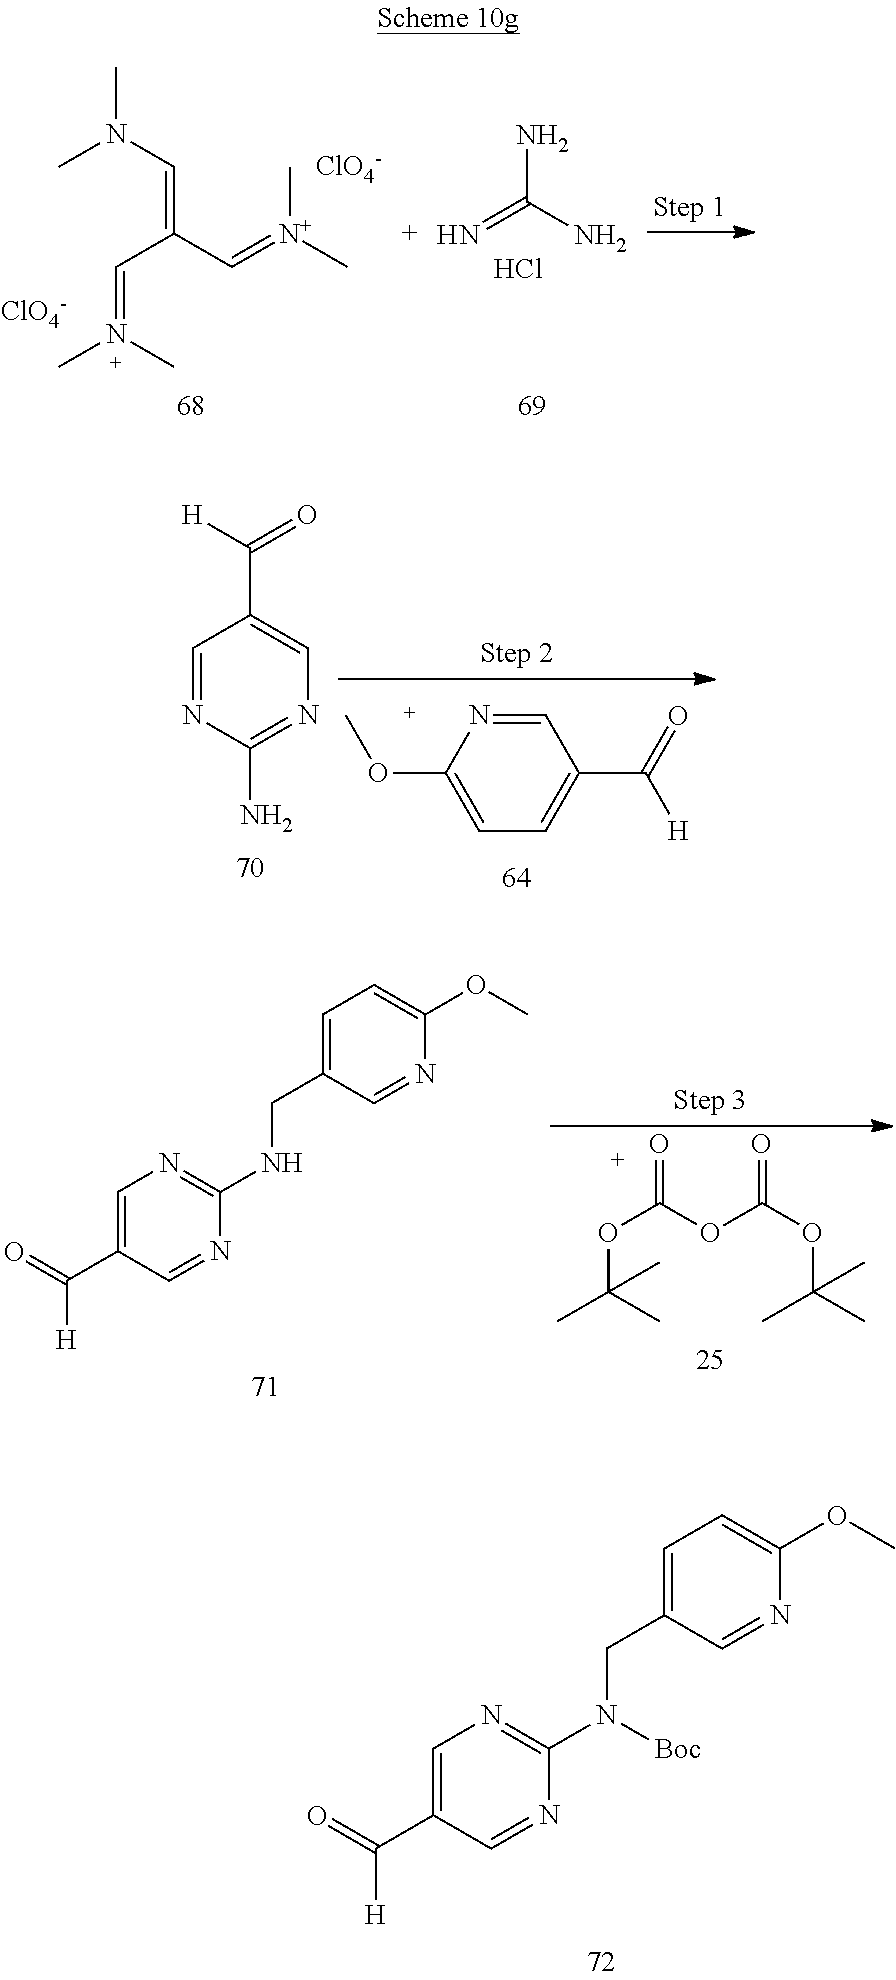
CN(C=C(C=[N+](C)C)C=[N+](C)C)C.[ClO4-].[ClO4-].NC(N)=N.Cl.C1=NC(OC)=CC=C1C(=O)[H].C1=NC(N)=NC=C1C([H])=O.C1=C(C(=O)[H])C=NC(N(CC2=CC=C(OC)N=C2)[Boc])=N1.C1=C(C(=O)[H])C=NC(NCC2=CC=C(OC)N=C2)=N1.O=C(OC(OC(C)(C)C)=O)OC(C)(C)C
